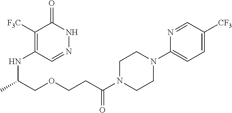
C1([F3C])=C(NC(COCCC(N2CCN(C3=CC=C([CF3])C=N3)CC2)=O)C)C=NNC1=O
